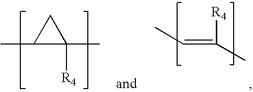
CC1C([R4])(C)C1.CC=C([R4])C
